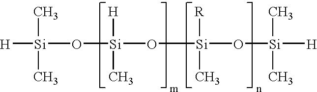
[Si](O[Si](O[Si](O[Si]([H])(C)C)(C)[R])(C)[H])([H])(C)C
